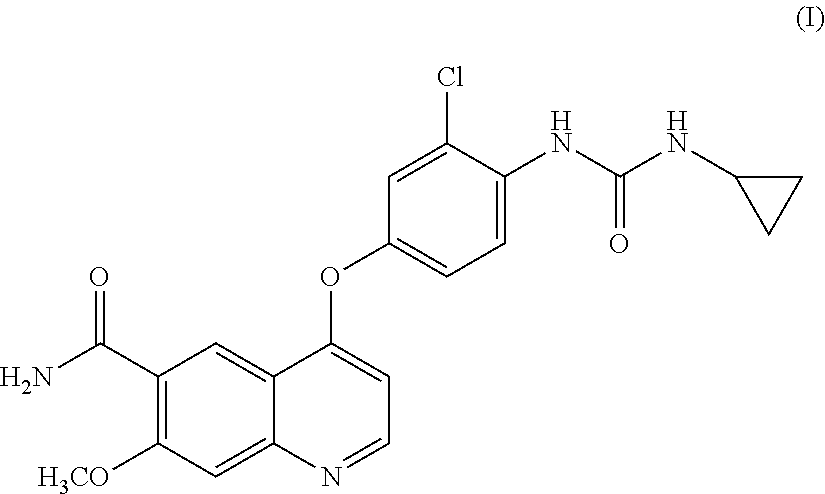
NC(C1=C([H3CO])C=C2C(=C1)C(OC1=CC=C(NC(=O)NC3CC3)C(Cl)=C1)=CC=N2)=O
